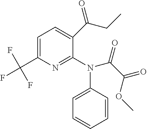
C1=C(C(F)(F)F)N=C(N(C2=CC=CC=C2)C(C(OC)=O)=O)C(C(CC)=O)=C1
